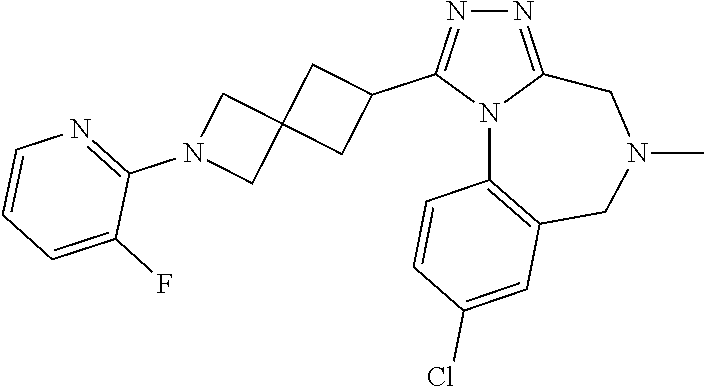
N1=C2N(C(C3CC4(C3)CN(C3=NC=CC=C3F)C4)=N1)C1=C(CN(C)C2)C=C(Cl)C=C1
